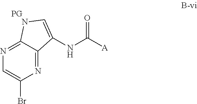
C12=NC=C(Br)N=C1C(NC([A])=O)=CN2.[PG]
